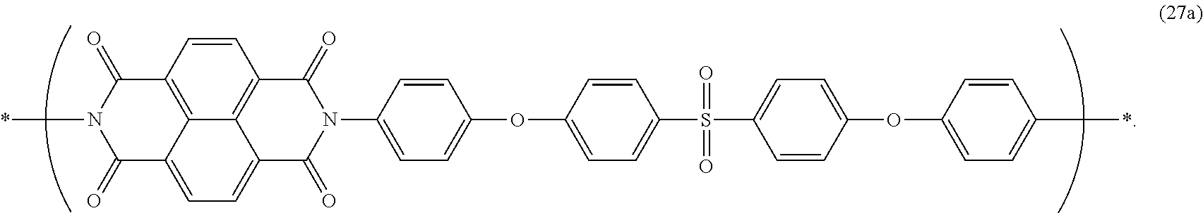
C1=CC2=C3C4=C1C(=O)N(C1=CC=C(OC5=CC=C(S(=O)(C6=CC=C(OC7=CC=C(*)C=C7)C=C6)=O)C=C5)C=C1)C(=O)C4=CC=C3C(=O)N(*)C2=O
